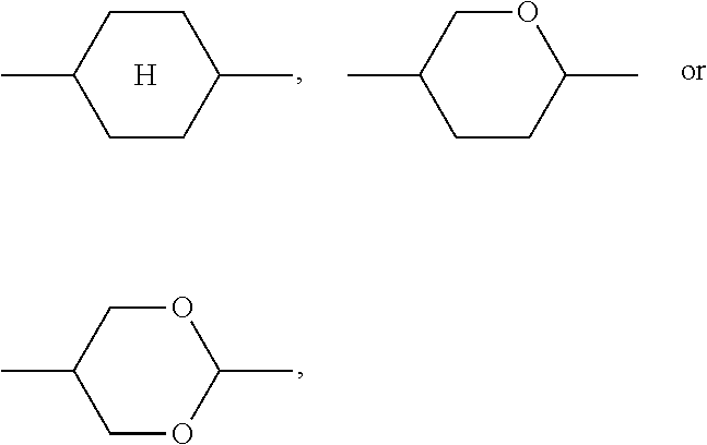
C1C(C)CCC(C)O1.C1C(C)CCC(C)C1.[H].C1C(C)COC(C)O1
